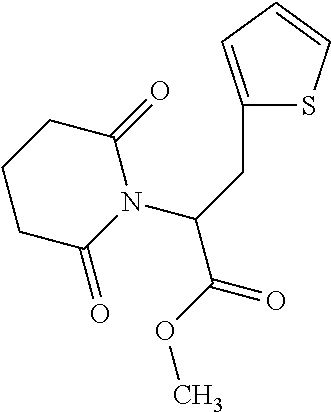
C1C(=O)N(C(CC2=CC=CS2)C(OC)=O)C(=O)CC1
